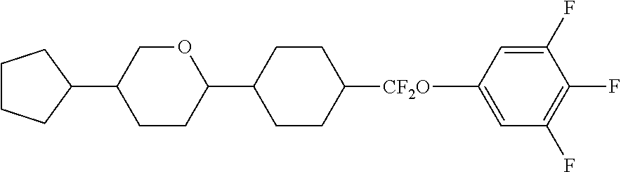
C1CCC(C2CCC(C3CCC([CF2O]C4=CC(F)=C(F)C(F)=C4)CC3)OC2)C1
